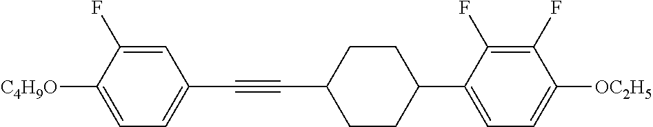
C1=C(F)C([C4H9O])=CC=C1C#CC1CCC(C2=CC=C([OC2H5])C(F)=C2F)CC1
